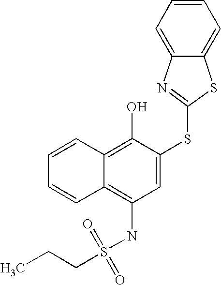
C1=CC=CC2=C(O)C(SC3=NC4=CC=CC=C4S3)=CC(NS(CCC)(=O)=O)=C12
